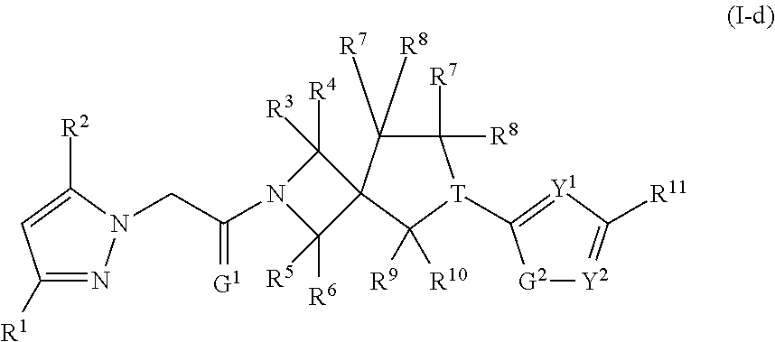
C1([R1])=NN(CC(=[G1])N2C([R6])([R5])C3(C2([R4])[R3])C([R7])([R8])C([R7])([R8])[T](C2=[Y1]C([R11])=[Y2][G2]2)C3([R9])[R10])C([R2])=C1
